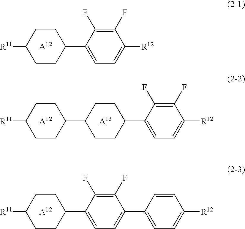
C1CC(C2=CC=C([R12])C(F)=C2F)CCC1[R11].C1CC(C2=CC=C(C3=CC=C([R12])C=C3)C(F)=C2F)CCC1[R11].C1CC(C2=CC=C([R12])C(F)=C2F)CCC1C1CCC([R11])CC1
